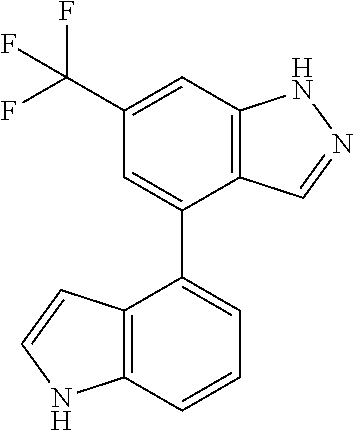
C12=C(C=C(C(F)(F)F)C=C1C1=CC=CC3=C1C=CN3)NN=C2
